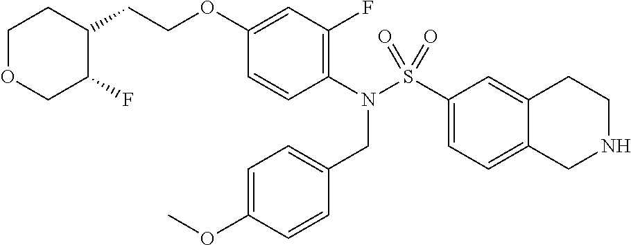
C12=CC=C(S(N(C3=C(F)C=C(OCCC4CCOCC4F)C=C3)CC3=CC=C(OC)C=C3)(=O)=O)C=C1CCNC2
